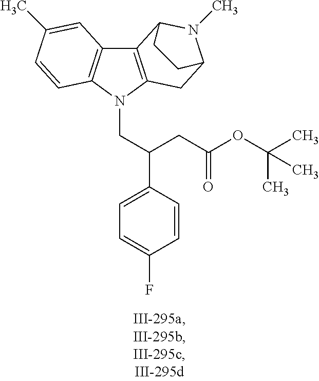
C12=C(N(CC(C3=CC=C(F)C=C3)CC(OC(C)(C)C)=O)C3=C1C=C(C)C=C3)CC1N(C)C2CC1
